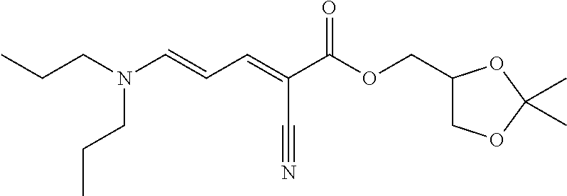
C(CN(CCC)C=CC=C(C(OCC1COC(C)(C)O1)=O)C#N)C
